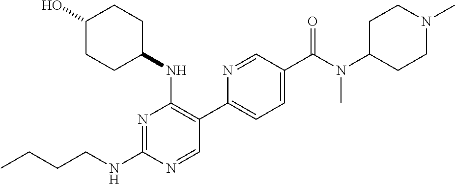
CCCCNC1=NC(NC2CCC(O)CC2)=C(C2=CC=C(C(=O)N(C3CCN(C)CC3)C)C=N2)C=N1
